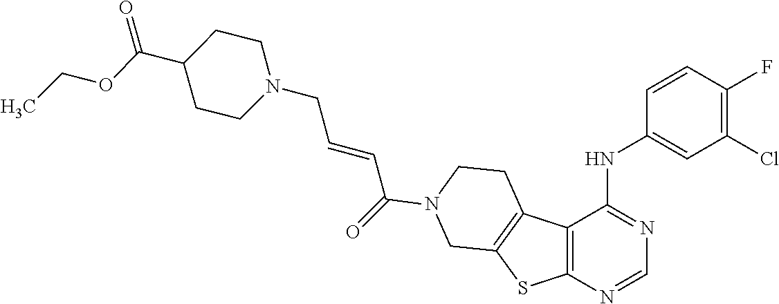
N1(CC=CC(=O)N2CCC3=C(SC4=C3C(NC3=CC(Cl)=C(F)C=C3)=NC=N4)C2)CCC(C(=O)OCC)CC1
